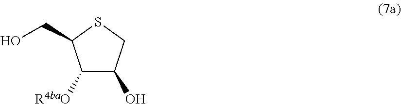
C1([R4baO])C(O)CSC1CO
